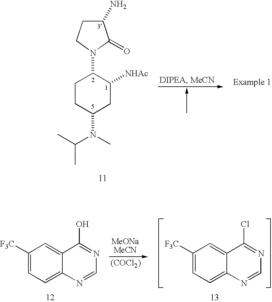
C1(N2CCC(N)C2=O)CCC(N(C)C(C)C)CC1[NHAc].[(COCl2)].C1([F3C])=CC=C2C(=C1)C(Cl)=NC=N2.C1([F3C])=CC=C2C(=C1)C(O)=NC=N2
